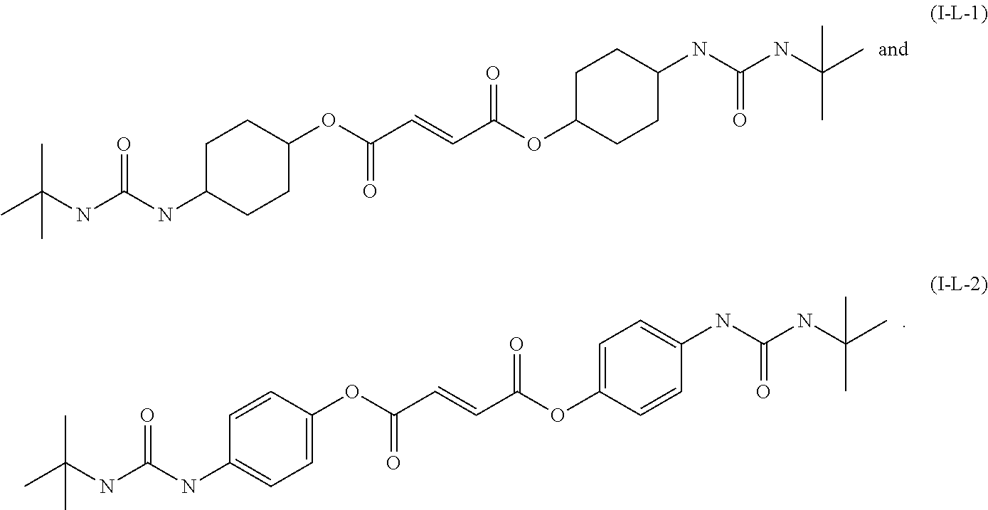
CC(NC(NC1CCC(OC(C=CC(OC2CCC(NC(NC(C)(C)C)=O)CC2)=O)=O)CC1)=O)(C)C.CC(NC(NC1=CC=C(OC(C=CC(OC2=CC=C(NC(NC(C)(C)C)=O)C=C2)=O)=O)C=C1)=O)(C)C
